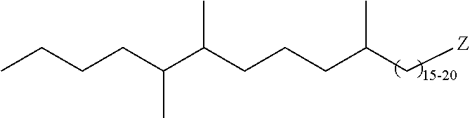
C(CC(C(CCCC(C[Z])C)C)C)CC
